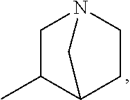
C1C(C)C2CCN1C2
